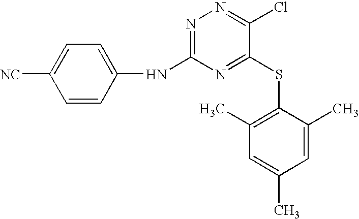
N1=C(NC2=CC=C([NC])C=C2)N=C(SC2=C(C)C=C(C)C=C2C)C(Cl)=N1
